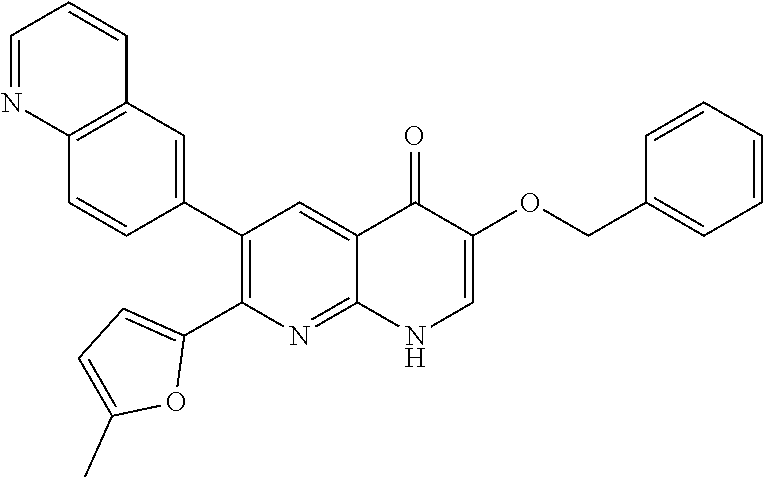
C12=C(C=C(C3=C(C4=CC=C(C)O4)N=C4C(=C3)C(=O)C(OCC3=CC=CC=C3)=CN4)C=C1)C=CC=N2
